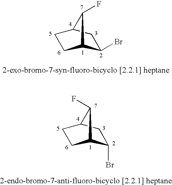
C1(Br)C2CCC(C1)C2F.C1(Br)C2CCC(C1)C2F
